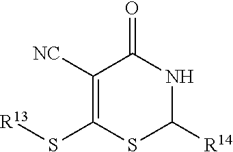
C1([NC])=C(S[R13])SC([R14])NC1=O
